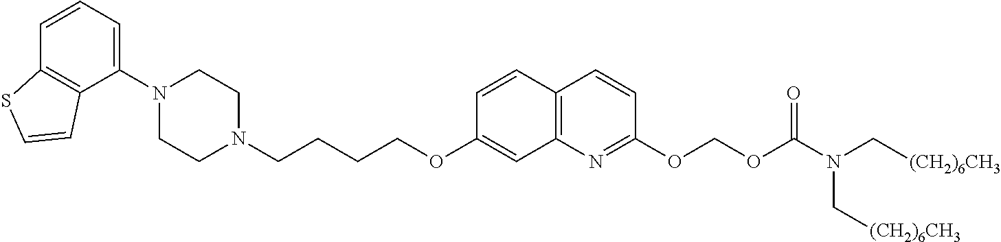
C1=CC2=C(C(N3CCN(CCCCOC4=CC5=C(C=C4)C=CC(OCOC(N(C[(CH2)6CH3])C[(CH2)6CH3])=O)=N5)CC3)=C1)C=CS2
